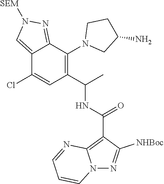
C12=CN([SEM])N=C1C(N1CC(N)CC1)=C(C(C)NC(C1=C3N(N=C1[NHBoc])C=CC=N3)=O)C=C2Cl
